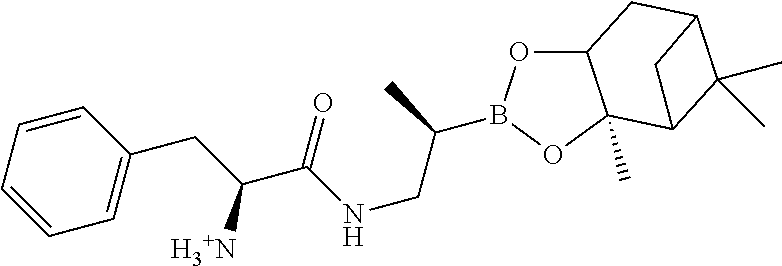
C12OB(C(CNC(C(CC3=CC=CC=C3)[H3+N])=O)C)OC1(C)C1C(C)(C)C(C2)C1
